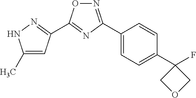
C1(C)=CC(C2=NC(C3=CC=C(C4(F)COC4)C=C3)=NO2)=NN1
